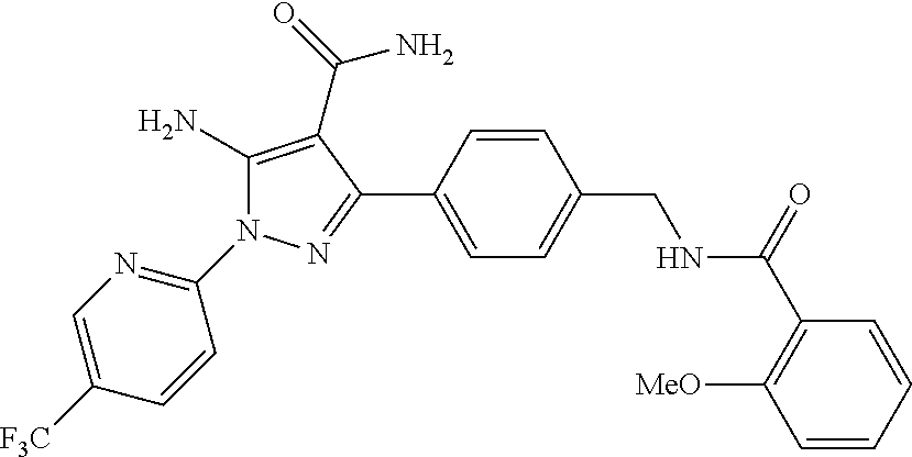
C1(N)=C(C(=O)N)C(C2=CC=C(CNC(=O)C3=C([MeO])C=CC=C3)C=C2)=NN1C1=NC=C([F3C])C=C1
